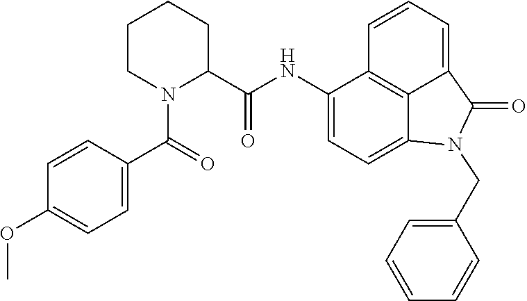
C1(NC(C2CCCCN2C(C2=CC=C(OC)C=C2)=O)=O)=CC=C2C3=C1C=CC=C3C(=O)N2CC1=CC=CC=C1
